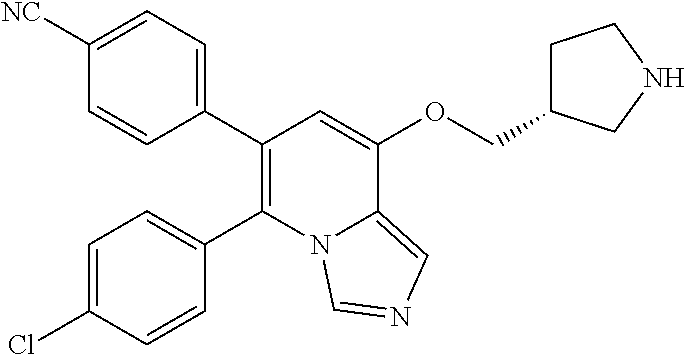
C1=C(Cl)C=CC(C2=C(C3=CC=C([NC])C=C3)C=C(OCC3CCNC3)C3=CN=CN23)=C1
